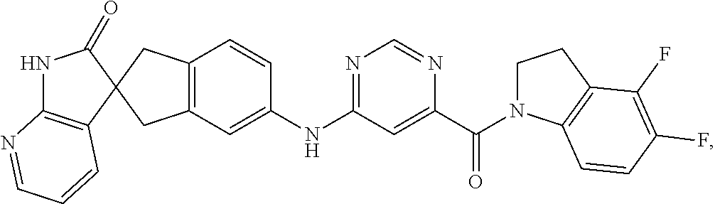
C1(=O)NC2=C(C=CC=N2)C12CC1=C(C2)C=CC(NC2=NC=NC(C(=O)N3CCC4=C3C=CC(F)=C4F)=C2)=C1
